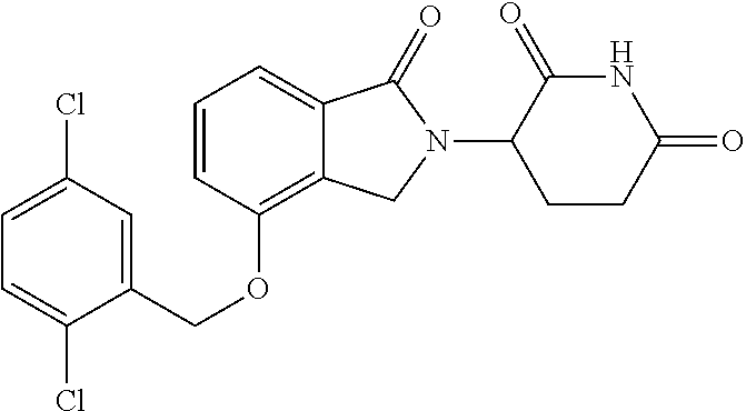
C(OC1=C2C(=CC=C1)C(=O)N(C1C(=O)NC(=O)CC1)C2)C1=CC(Cl)=CC=C1Cl
